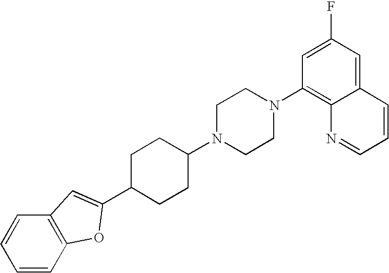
C1=CC2=C(C=C1)C=C(C1CCC(N3CCN(C4=C5C(=CC(F)=C4)C=CC=N5)CC3)CC1)O2
